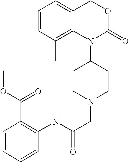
N(C(CN1CCC(N2C(=O)OCC3=CC=CC(C)=C23)CC1)=O)C1=C(C(OC)=O)C=CC=C1
